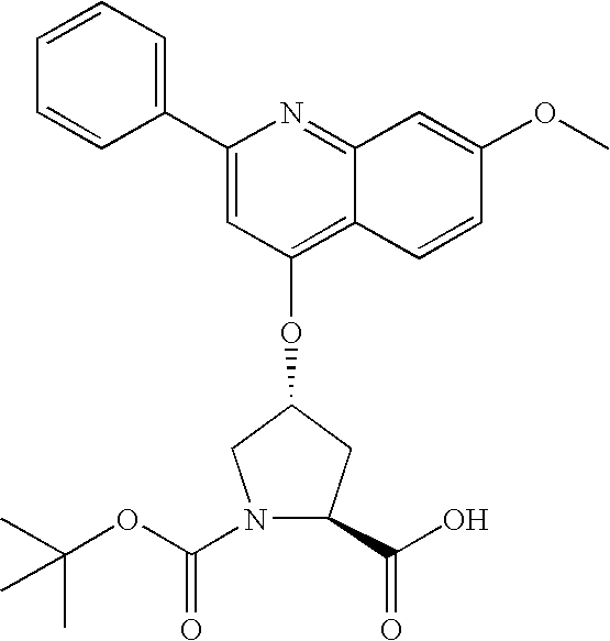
CC(OC(N1C(C(O)=O)CC(OC2=C3C(=NC(C4=CC=CC=C4)=C2)C=C(OC)C=C3)C1)=O)(C)C
